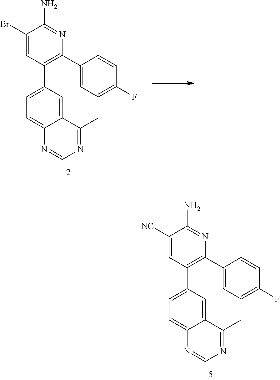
C1(Br)=CC(C2=CC=C3C(=C2)C(C)=NC=N3)=C(C2=CC=C(F)C=C2)N=C1N.C1([NC])=CC(C2=CC=C3C(=C2)C(C)=NC=N3)=C(C2=CC=C(F)C=C2)N=C1N
